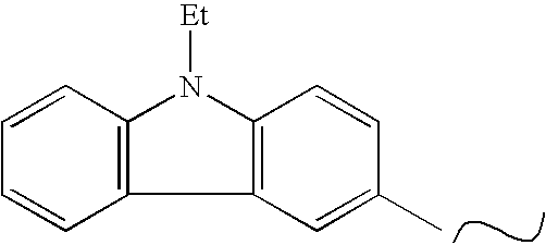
C12=C(N([Et])C3=C1C=CC=C3)C=CC(C)=C2
